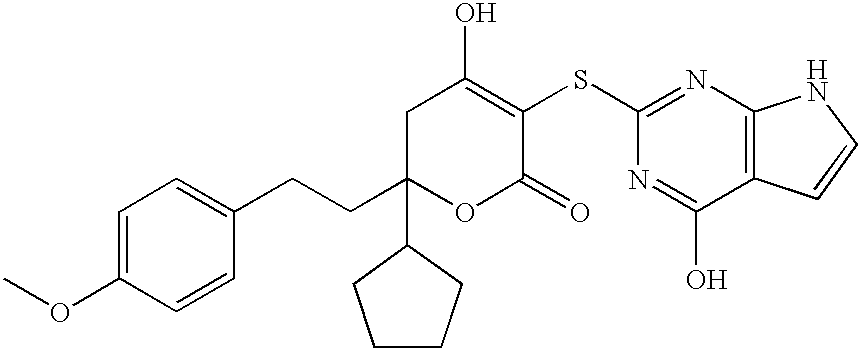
C1C(CCC2=CC=C(OC)C=C2)(C2CCCC2)OC(=O)C(SC2=NC3=C(C(O)=N2)C=CN3)=C1O
